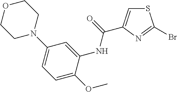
C1=C(OC)C(NC(=O)C2=CSC(Br)=N2)=CC(N2CCOCC2)=C1
